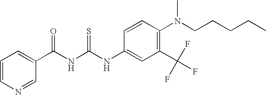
N(C(NC(=O)C1=CC=CN=C1)=S)C1=CC(C(F)(F)F)=C(N(CCCCC)C)C=C1
